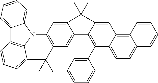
C12=CC=CC=C1N1C3=C2C=CC=C3C(C)(C)C2=C1C=C1C(=C2)C2=C(C3=CC=CC=C3)C3=CC=C4C(=C3C=C2C1(C)C)C=CC=C4
